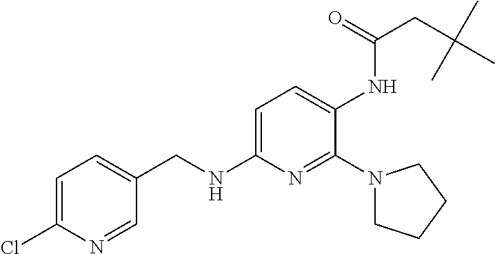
C1=C(Cl)N=CC(CNC2=CC=C(NC(CC(C)(C)C)=O)C(N3CCCC3)=N2)=C1
